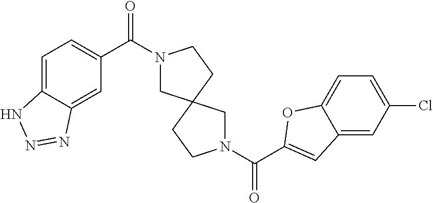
C1(C(=O)N2CC3(CC2)CCN(C(=O)C2=CC4=CC(Cl)=CC=C4O2)C3)=CC=C2C(=C1)N=NN2
